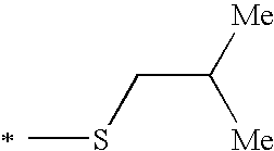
[Me]C([Me])CSC
